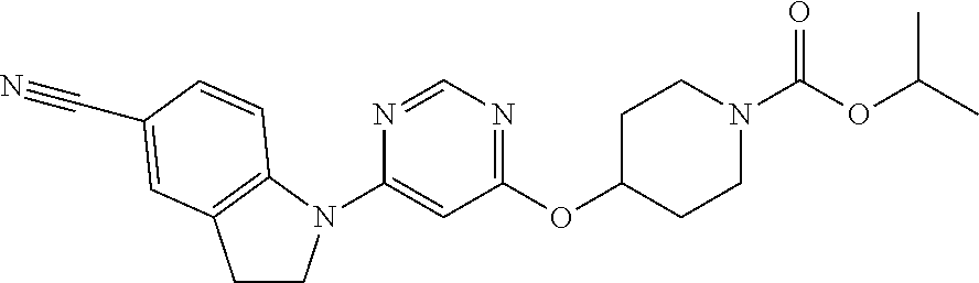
C1(N2CCC3=C2C=CC(C#N)=C3)=CC(OC2CCN(C(=O)OC(C)C)CC2)=NC=N1
